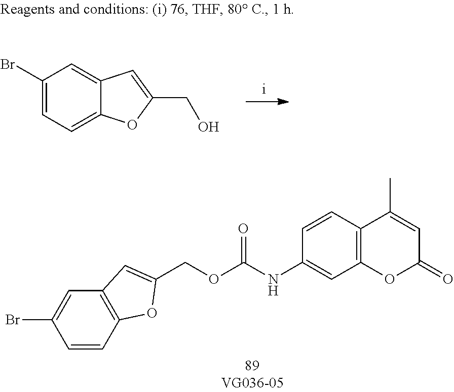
C1=CC2=C(C=C1Br)C=C(COC(NC1=CC3=C(C=C1)C(C)=CC(=O)O3)=O)O2.C1(Br)=CC=C2C(=C1)C=C(CO)O2
